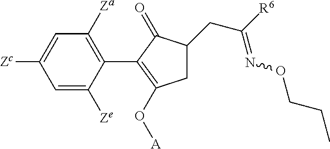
C1=C([Zc])C=C([Ze])C(C2=C(O[A])CC(CC([R6])=NOCCC)C2=O)=C1[Za]
